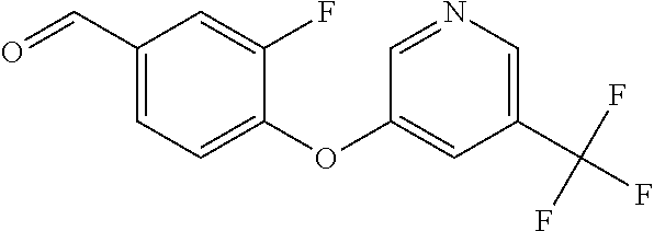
C1(C=O)=CC=C(OC2=CC(C(F)(F)F)=CN=C2)C(F)=C1
